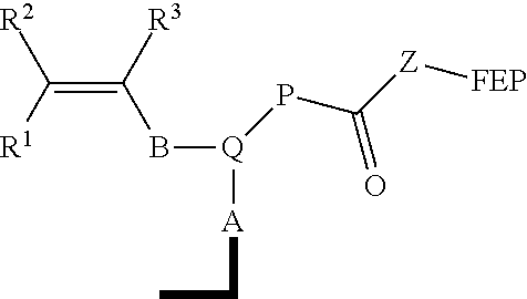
C(=C([R1])[R2])([R3])B[Q]([A]CC)PC([Z][FEP])=O
